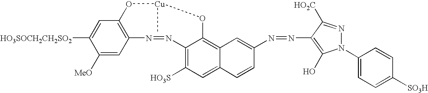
C1(N=NC2=C(O)N(C3=CC=C([SO3H])C=C3)N=C2[HO2C])=CC2=C3C(=C([HO3S])C=C2C=C1)N=NC1=C(C=C([HO3SOCH2CH2SO2])C([MeO])=C1)O[Cu](C)O3
